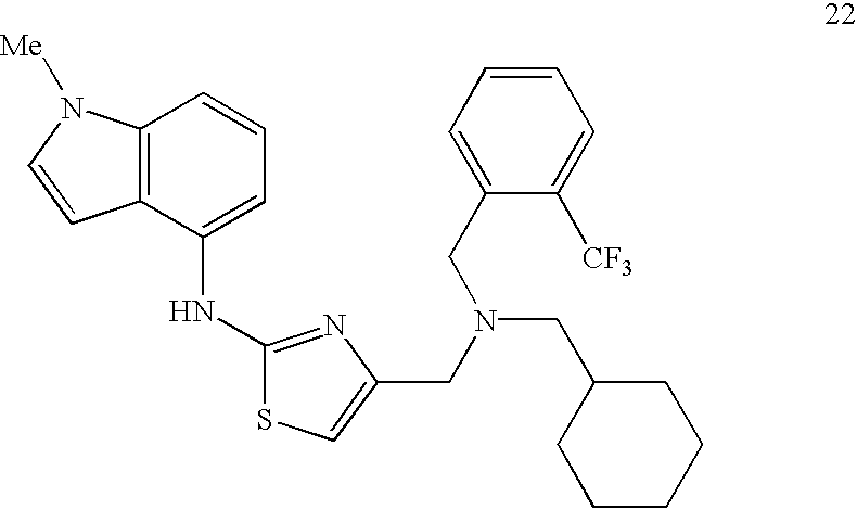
C12=C(C(NC3=NC(CN(CC4CCCCC4)CC4=CC=CC=C4[CF3])=CS3)=CC=C1)C=CN2[Me]
